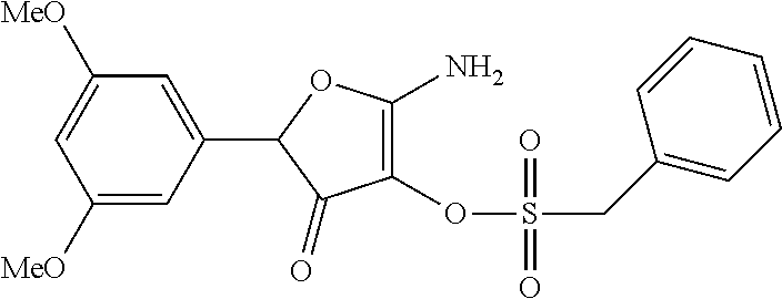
C1([OMe])=CC(C2C(=O)C(OS(CC3=CC=CC=C3)(=O)=O)=C(N)O2)=CC([OMe])=C1
